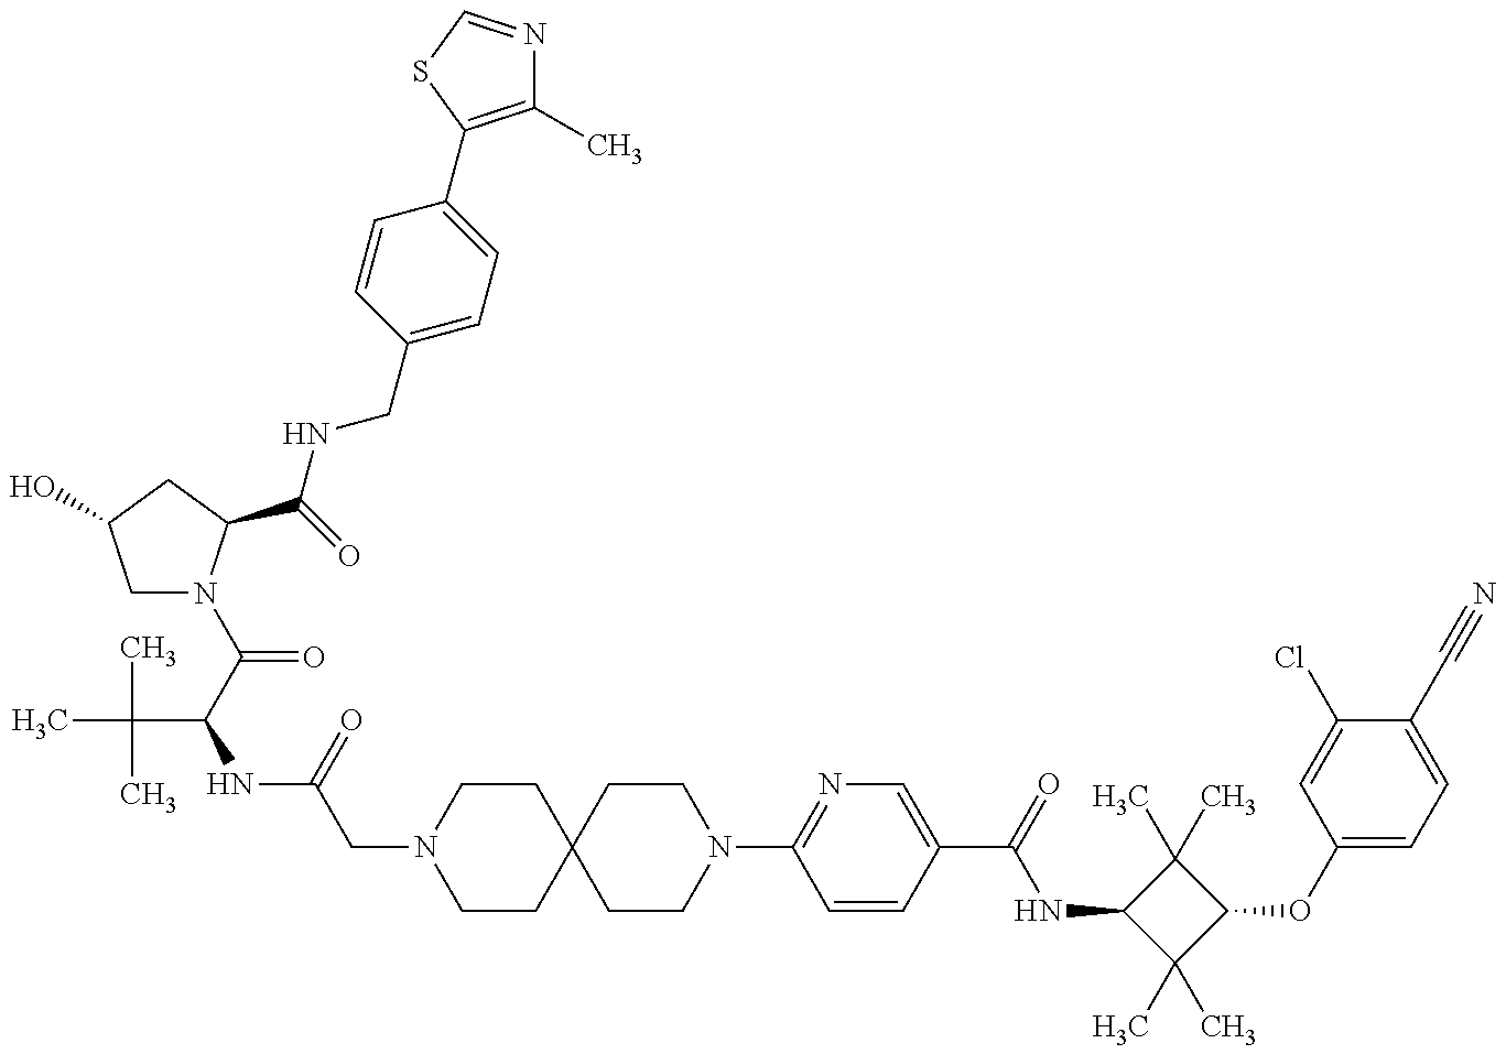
CC(C)(C)C(C(=O)N1CC(O)CC1C(=O)NCC1=CC=C(C2=C(C)N=CS2)C=C1)NC(CN1CCC2(CC1)CCN(C1=NC=C(C(=O)NC3C(C)(C)C(OC4=CC=C(C#N)C(Cl)=C4)C3(C)C)C=C1)CC2)=O
